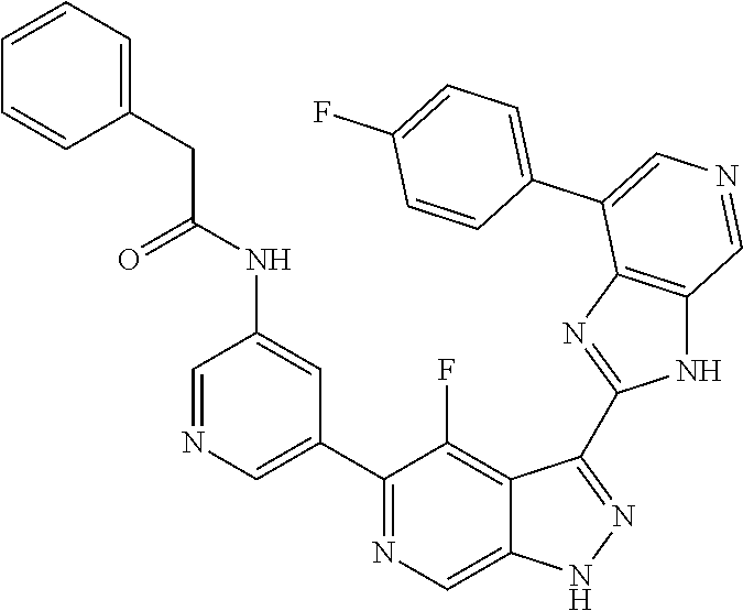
C1(C2=CN=CC(NC(=O)CC3=CC=CC=C3)=C2)=NC=C2C(=C1F)C(C1=NC3=C(N1)C=NC=C3C1=CC=C(F)C=C1)=NN2
